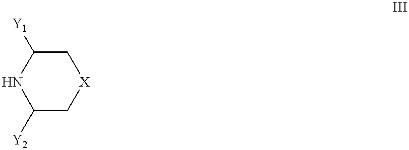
C1C([Y1])NC([Y2])C[X]1
